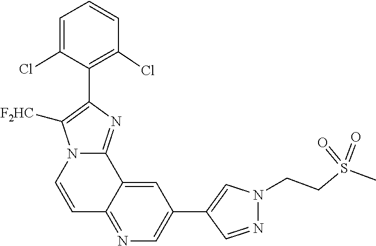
C12=NC=C(C3=CN(CCS(=O)(C)=O)N=C3)C=C1C1=NC(C3=C(Cl)C=CC=C3Cl)=C([F2HC])N1C=C2
